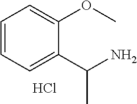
C1=CC=C(C(N)C)C(OC)=C1.Cl
